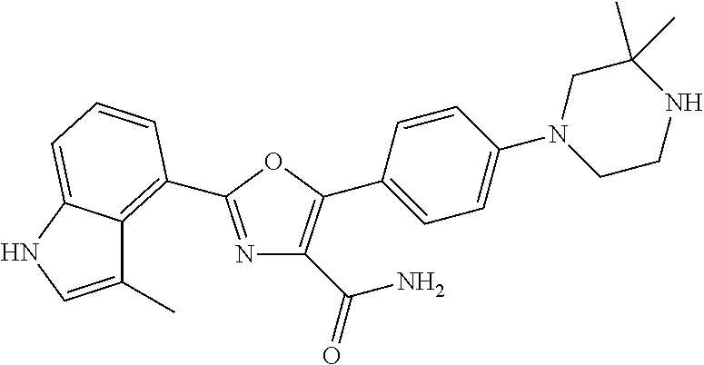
NC(C1=C(C2=CC=C(N3CCNC(C)(C)C3)C=C2)OC(C2=C3C(C)=CNC3=CC=C2)=N1)=O
